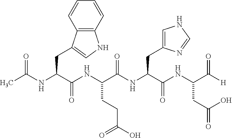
O=C(NC(C(NC(C(NC(C(NC(C([H])=O)CC(=O)O)=O)CC1=CNC=N1)=O)CCC(O)=O)=O)CC1=CNC2=C1C=CC=C2)C
